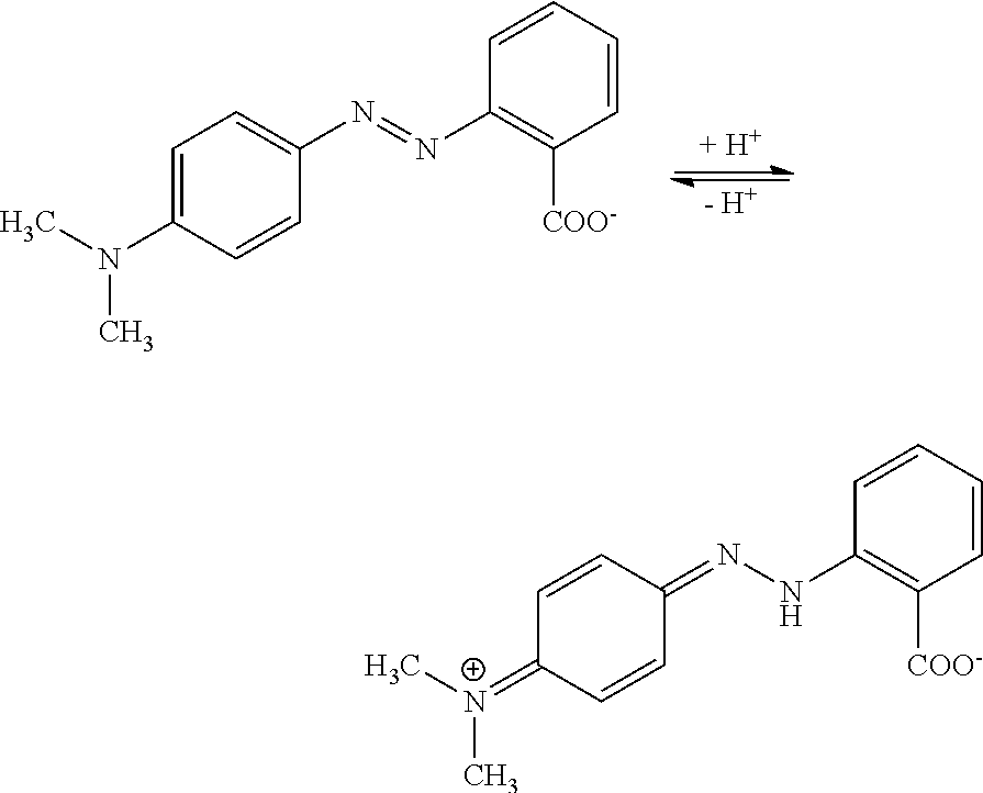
[- H+].C1=C(N(C)C)C=CC(N=NC2=C([COO-])C=CC=C2)=C1.C1=CC(=NNC2=C([COO-])C=CC=C2)C=CC1=[N+](C)C
